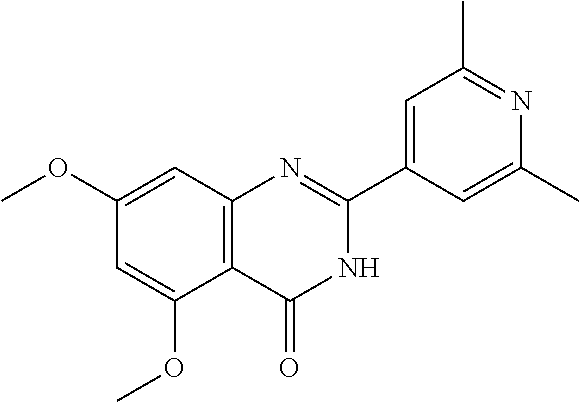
C12=C(C=C(OC)C=C1OC)N=C(C1=CC(C)=NC(C)=C1)NC2=O
